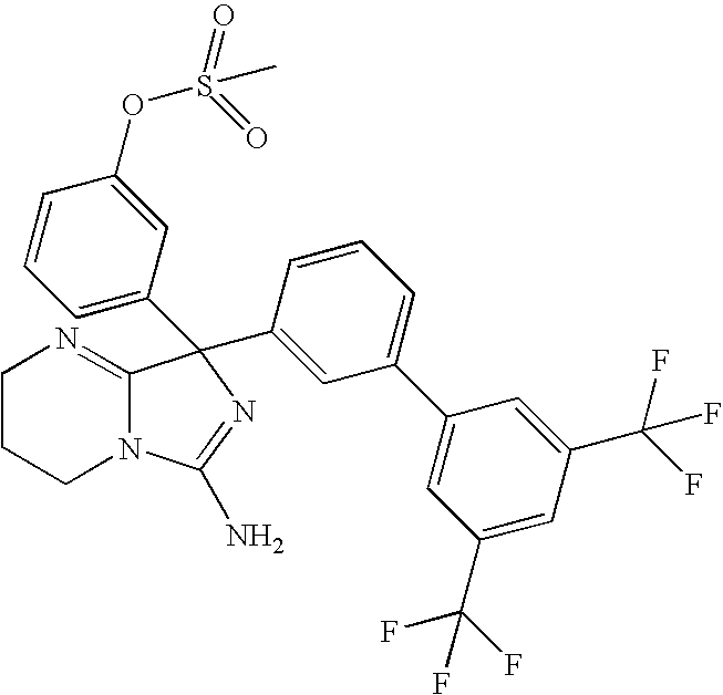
C1CCN2C(=N1)C(C1=CC(C3=CC(C(F)(F)F)=CC(C(F)(F)F)=C3)=CC=C1)(C1=CC=CC(OS(=O)(=O)C)=C1)N=C2N
